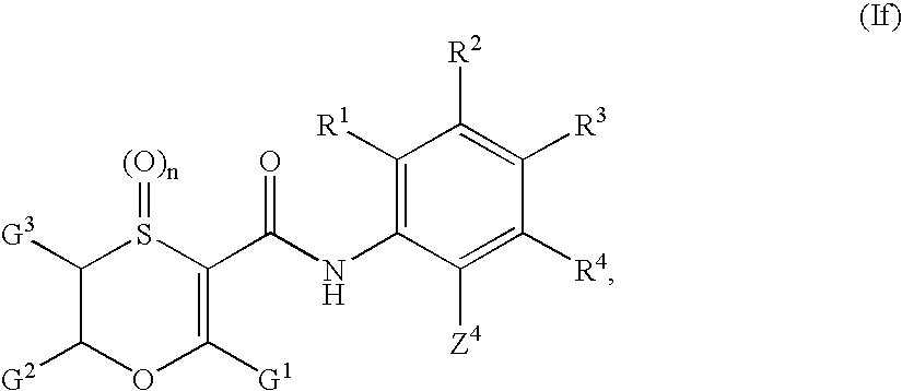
C1([G3])C([G2])OC([G1])=C(C(NC2=C([R1])C([R2])=C([R3])C([R4])=C2[Z4])=O)S1=[(O)n]
